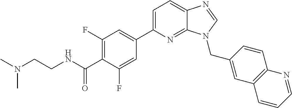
C1(F)=C(C(NCCN(C)C)=O)C(F)=CC(C2=CC=C3C(=N2)N(CC2=CC4=C(C=C2)N=CC=C4)C=N3)=C1
